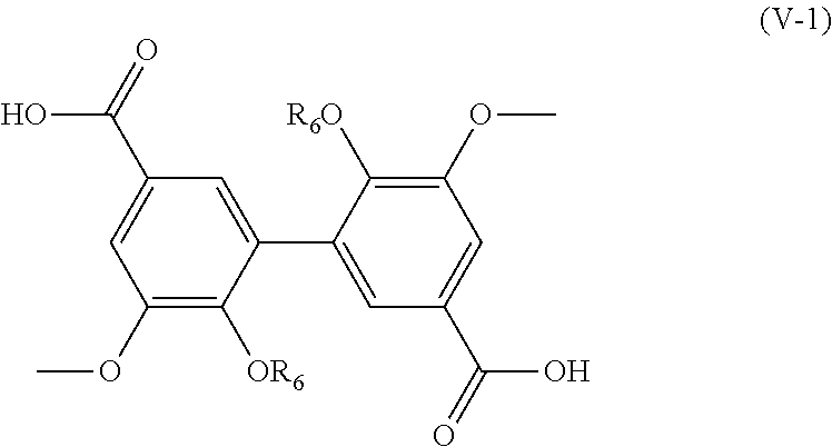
C1(OC)=C([OR6])C(C2=CC(C(O)=O)=CC(OC)=C2[R6O])=CC(C(O)=O)=C1
